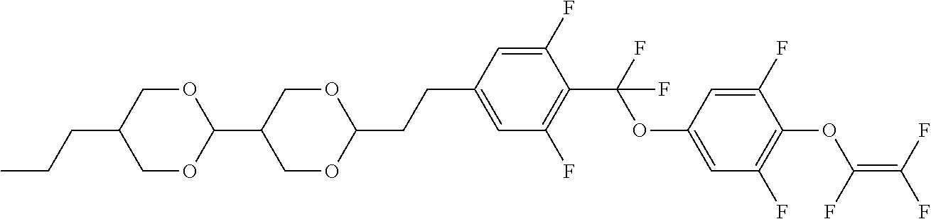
C1=C(CCC2OCC(C3OCC(CCC)CO3)CO2)C=C(F)C(C(F)(OC2=CC(F)=C(OC(=C(F)F)F)C(F)=C2)F)=C1F
